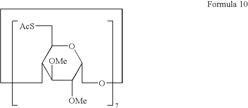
O1C(C[AcS])C2C([OMe])C([OMe])C1COCCCCC2
